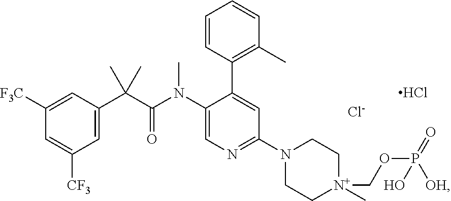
C1([F3C])=CC(C(C(N(C2=CN=C(N3CC[N+](C)(COP(=O)([OH])O)CC3)C=C2C2=C(C)C=CC=C2)C)=O)(C)C)=CC([CF3])=C1.[Cl-].Cl
